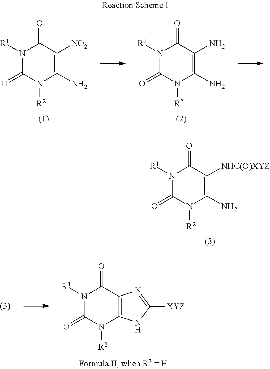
N1([R1])C(=O)N([R2])C(N)=C(N)C1=O.N1([R1])C(=O)N([R2])C(N)=C([NO2])C1=O.N1([R1])C(=O)N([R2])C2=C(C1=O)N=C([XYZ])N2.N1([R1])C(=O)N([R2])C(N)=C([NHC(O)XYZ])C1=O
